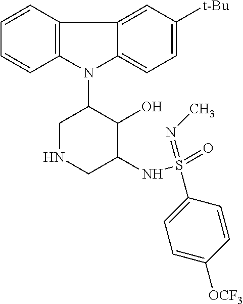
N1(C2CNCC(NS(=O)(=NC)C3=CC=C([OCF3])C=C3)C2O)C2=C(C3=CC([t-Bu])=CC=C13)C=CC=C2
